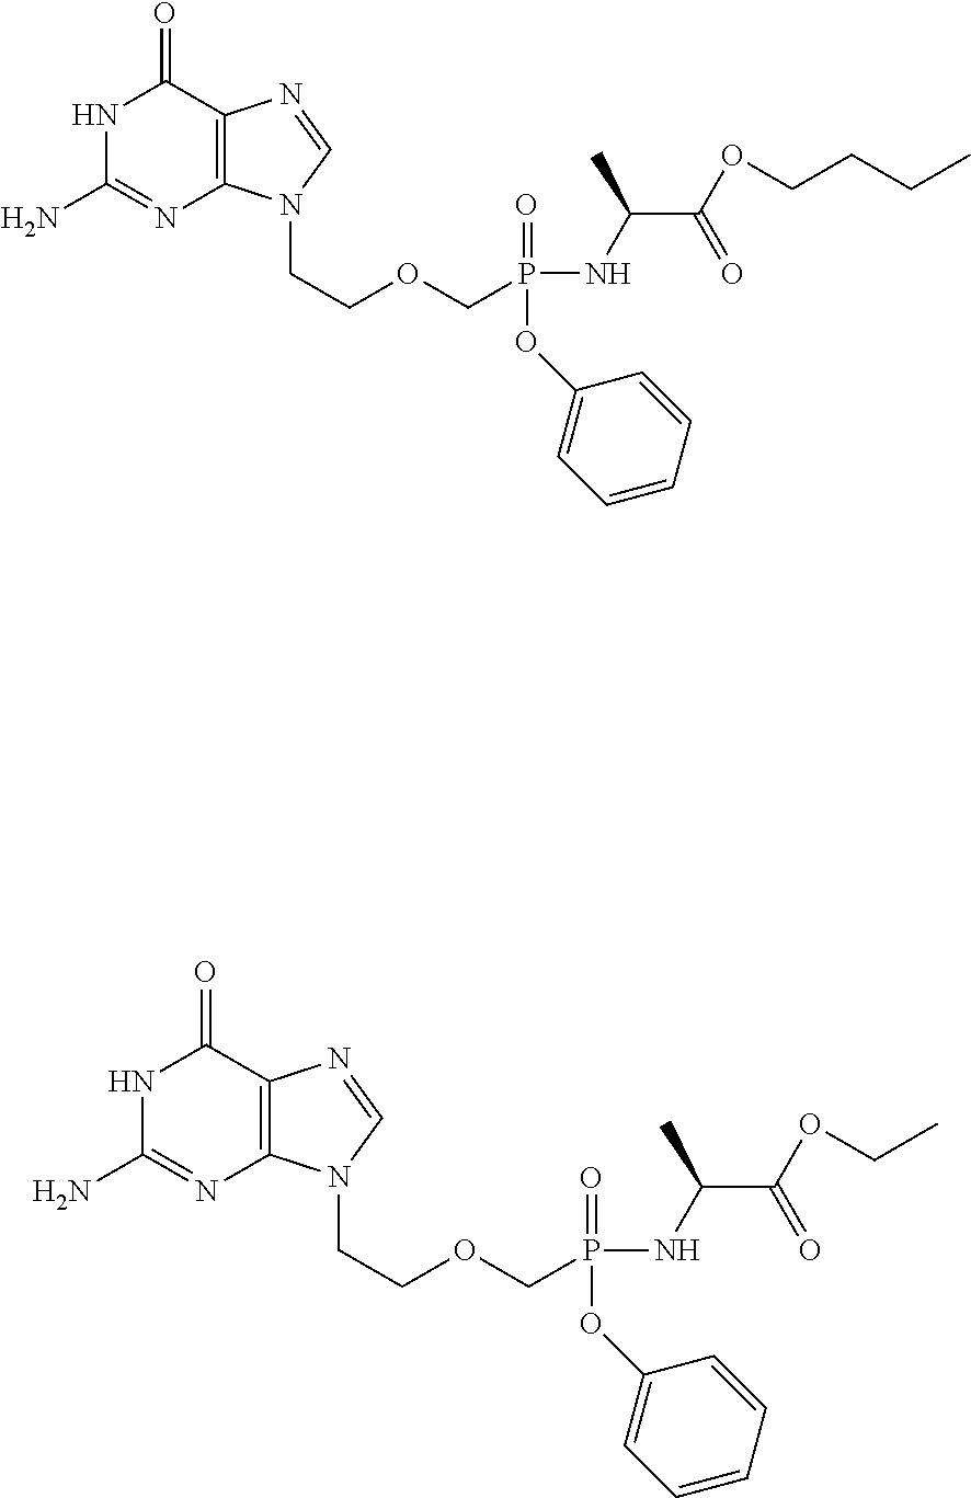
N1C(N)=NC2=C(C1=O)N=CN2CCOCP(OC1=CC=CC=C1)(=O)NC(C(=O)OCCCC)C.N1C(N)=NC2=C(C1=O)N=CN2CCOCP(OC1=CC=CC=C1)(=O)NC(C(=O)OCC)C
